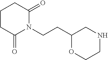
C1CC(=O)N(CCC2OCCNC2)C(=O)C1
